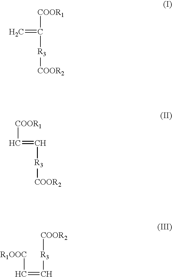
C=C([R3][COOR2])[COOR1].[COOR1]C=C[R3][COOR2].[R1OOC]C=C[R3][COOR2]
